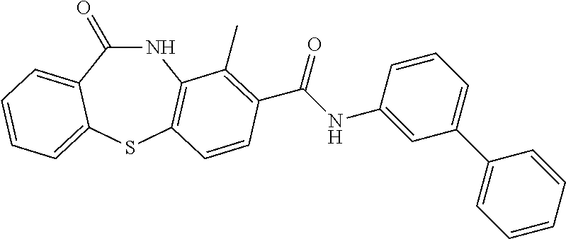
C1(=O)NC2=C(SC3=CC=CC=C13)C=CC(C(NC1=CC(C3=CC=CC=C3)=CC=C1)=O)=C2C
